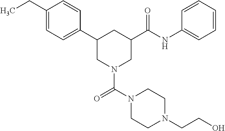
C1(CC)=CC=C(C2CN(C(N3CCN(CCO)CC3)=O)CC(C(NC3=CC=CC=C3)=O)C2)C=C1
